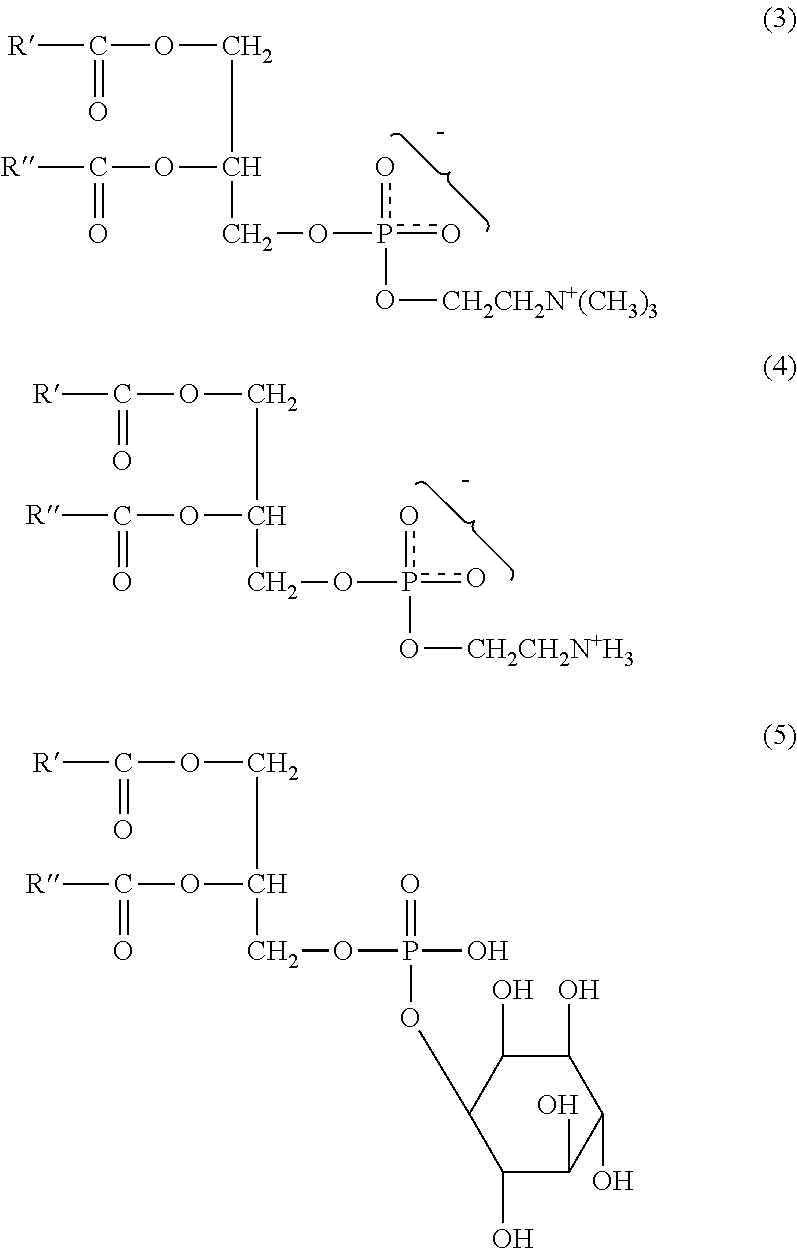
[R]C(OCC(OC([R])=O)COp(o)(o)O[CH2CH2N+(CH3)3])=O.[R]C(OCC(OC([R])=O)COp(o)(o)O[CH2CH2N+H3])=O.[R]C(OCC(OC([R])=O)COP(O)(=O)OC1C(O)C(O)C(O)C(O)C1O)=O
